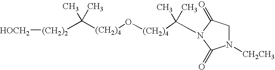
C([(CH2)4]O[(CH2)4]C(C)(C)N1C(=O)CN([CH2CH3])C1=O)(C)(C)[(CH2)2][HOCH2]
